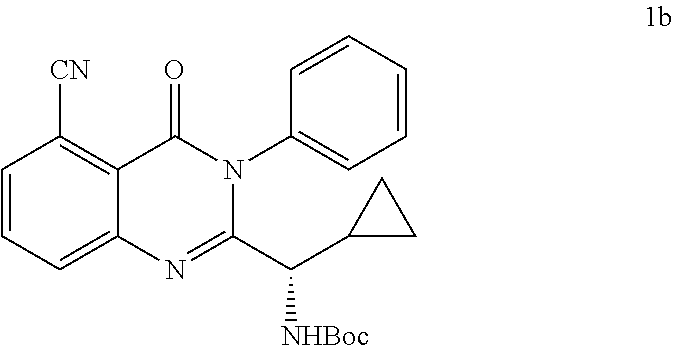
C1=CC=C2C(=C1[CN])C(=O)N(C1=CC=CC=C1)C(C(C1CC1)[NHBoc])=N2
